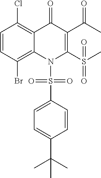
C1=CC(Br)=C2C(=C1Cl)C(=O)C(C(C)=O)=C(S(C)(=O)=O)N2S(C1=CC=C(C(C)(C)C)C=C1)(=O)=O
